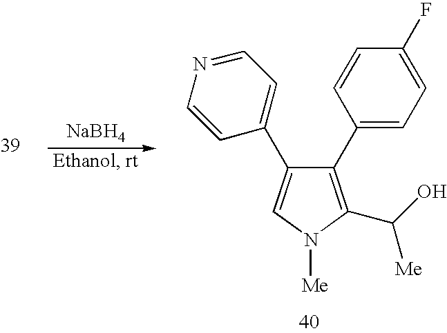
[NaBH4].C1(C2=CC=C(F)C=C2)=C(C(O)[Me])N([Me])C=C1C1=CC=NC=C1
